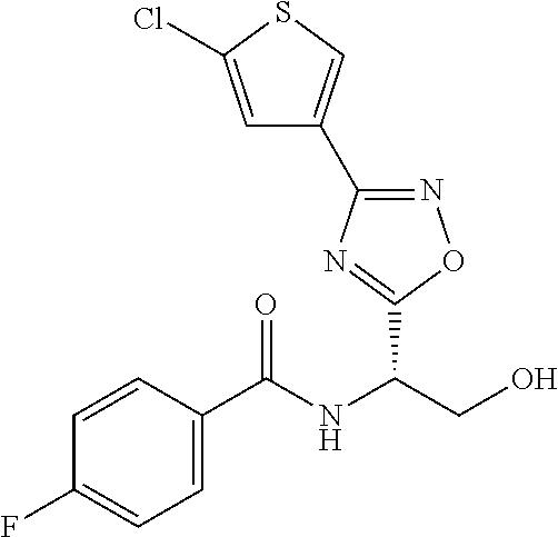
C1(C2=NOC(C(NC(C3=CC=C(F)C=C3)=O)CO)=N2)=CSC(Cl)=C1
